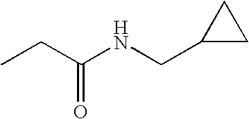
CCC(NCC1CC1)=O
